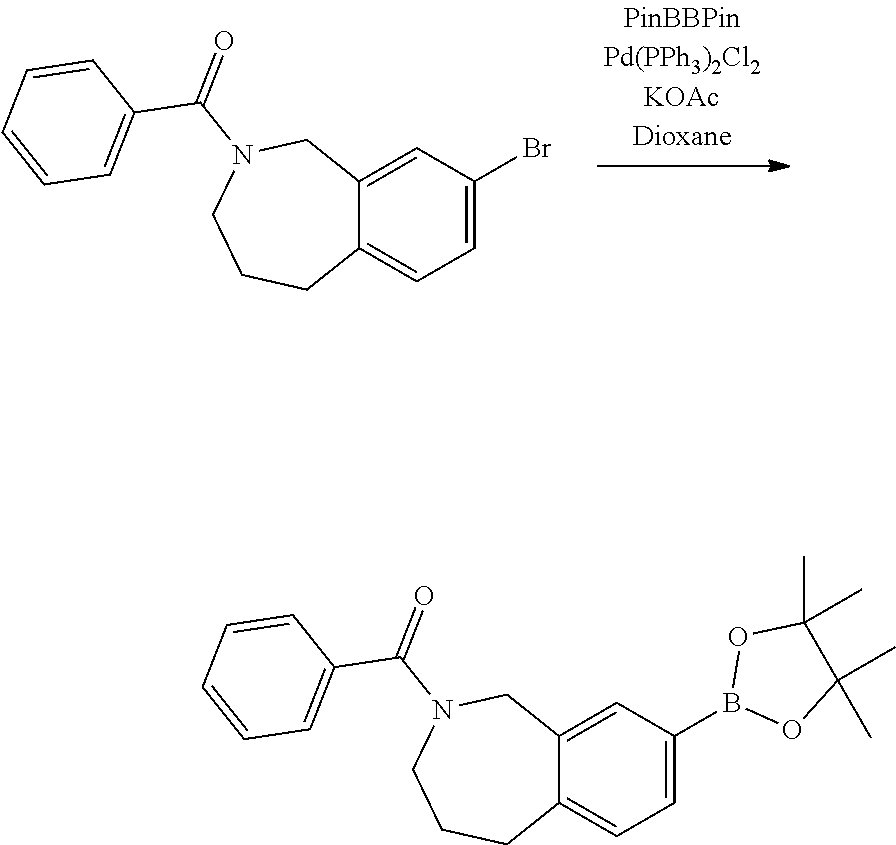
C1=C(Br)C=C2C(=C1)CCCN(C(C1=CC=CC=C1)=O)C2.C1=C(B2OC(C)(C)C(C)(C)O2)C=C2C(=C1)CCCN(C(C1=CC=CC=C1)=O)C2
